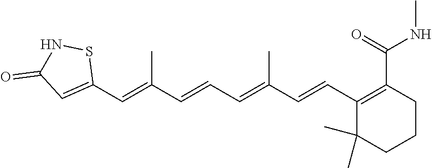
C1(C=C(C=CC=C(C=CC2=C(C(=O)NC)CCCC2(C)C)C)C)=CC(=O)NS1
